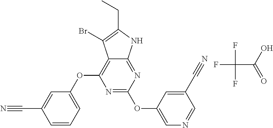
N1=C(OC2=CN=CC(C#N)=C2)N=C2C(=C1OC1=CC=CC(C#N)=C1)C(Br)=C(CC)N2.FC(C(O)=O)(F)F
